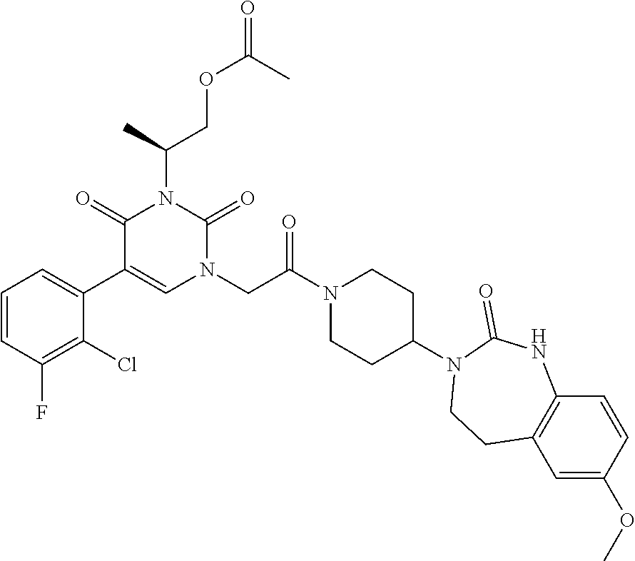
C1=CC(F)=C(Cl)C(C2=CN(CC(N3CCC(N4CCC5=C(NC4=O)C=CC(OC)=C5)CC3)=O)C(=O)N(C(COC(=O)C)C)C2=O)=C1
